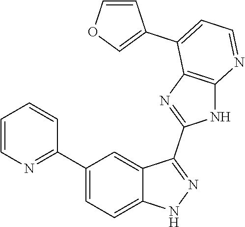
C1(C2=CC=C3C(=C2)C(C2=NC4=C(N2)N=CC=C4C2=COC=C2)=NN3)=NC=CC=C1
